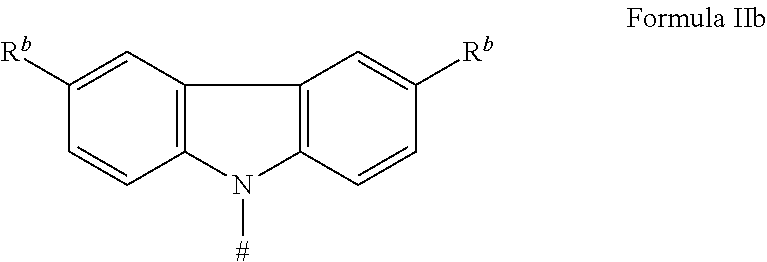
C12=C(C=C([Rb])C=C1)C1=C(N2[#])C=CC([Rb])=C1
